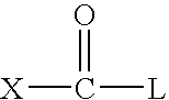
[X]C(=O)[L]
